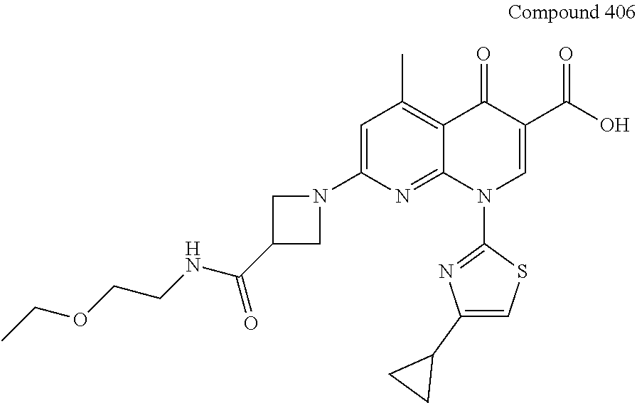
C1=C(N2CC(C(NCCOCC)=O)C2)N=C2C(=C1C)C(=O)C(C(=O)O)=CN2C1=NC(C2CC2)=CS1
